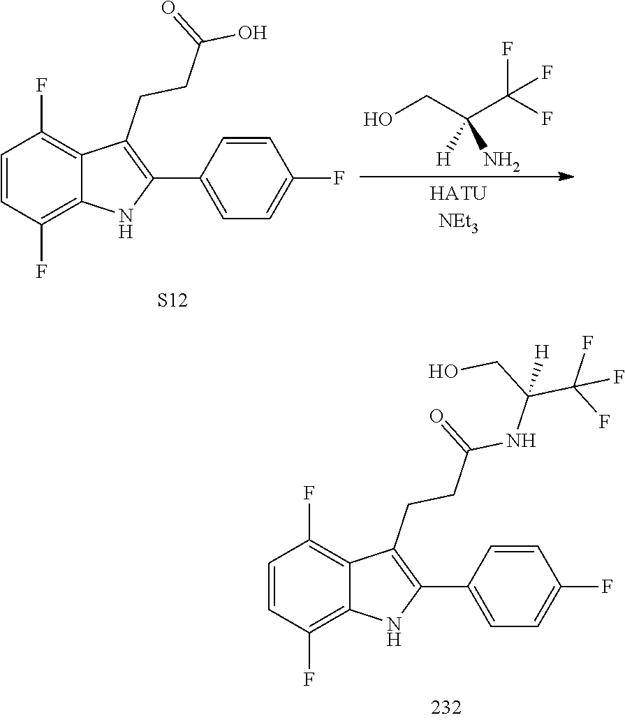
C1=CC(F)=C2C(=C1F)C(CCC(=O)O)=C(C1=CC=C(F)C=C1)N2.[S12].OCC(C(F)(F)F)([H])N.C1=CC(F)=C2C(=C1F)C(CCC(=O)NC(CO)(C(F)(F)F)[H])=C(C1=CC=C(F)C=C1)N2
